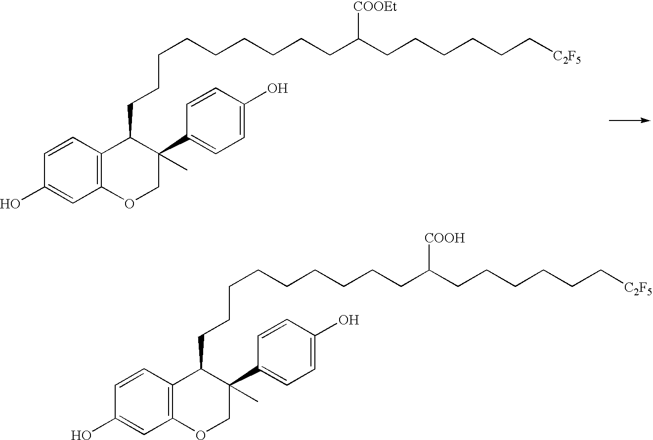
C12=C(C=CC(O)=C1)C(CCCCCCCCCC(CCCCCC[C2F5])[COOH])C(C1=CC=C(O)C=C1)(C)CO2.C12=C(C=CC(O)=C1)C(CCCCCCCCCC(CCCCCC[C2F5])[COOEt])C(C1=CC=C(O)C=C1)(C)CO2
